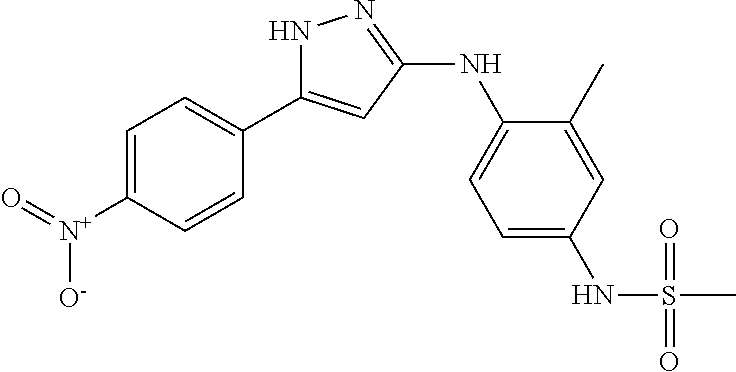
C1=C([N+](=O)[O-])C=CC(C2=CC(NC3=CC=C(NS(C)(=O)=O)C=C3C)=NN2)=C1
